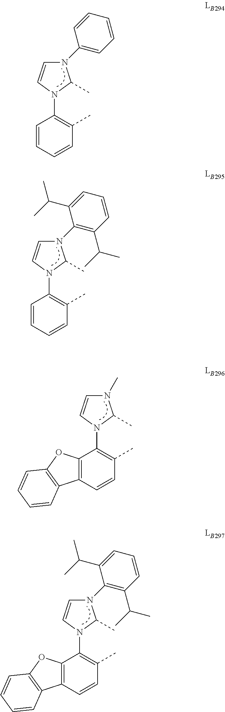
C1=CC=CC(C)=C1N1C(C)N(C2=CC=CC=C2)C=C1.C1=CC=CC(C)=C1N1C(C)N(C2=C(C(C)C)C=CC=C2C(C)C)C=C1.C12=C(C=CC(C)=C1N1C(C)N(C3=C(C(C)C)C=CC=C3C(C)C)C=C1)C1=C(O2)C=CC=C1.C12=C(C=CC(C)=C1N1C(C)N(C)C=C1)C1=C(O2)C=CC=C1
